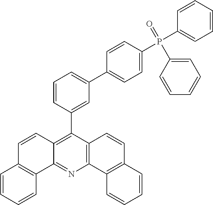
C12=C(C3=CC(C4=CC=C(P(C5=CC=CC=C5)(=O)C5=CC=CC=C5)C=C4)=CC=C3)C3=C(N=C1C1=C(C=C2)C=CC=C1)C1=C(C=C3)C=CC=C1
